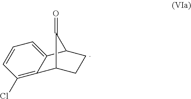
C12=C(Cl)C=CC=C1C1CCC2C1=O
